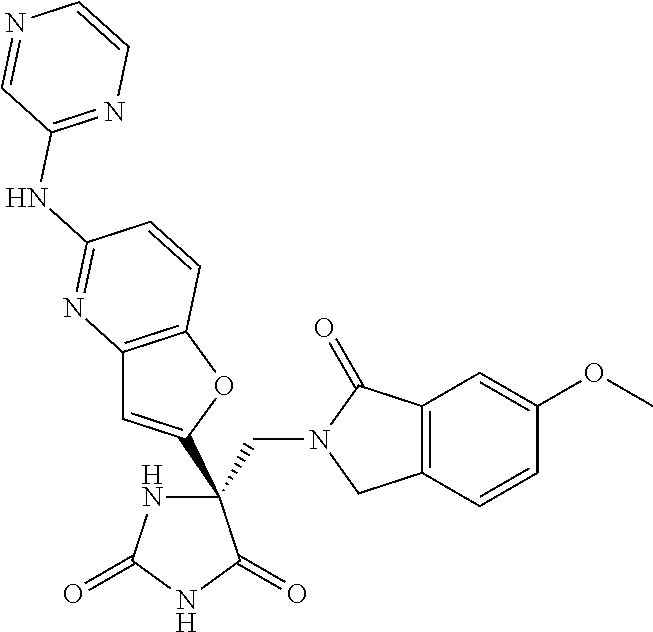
C(C1(C2=CC3=C(O2)C=CC(NC2=NC=CN=C2)=N3)NC(=O)NC1=O)N1CC2=C(C1=O)C=C(OC)C=C2
